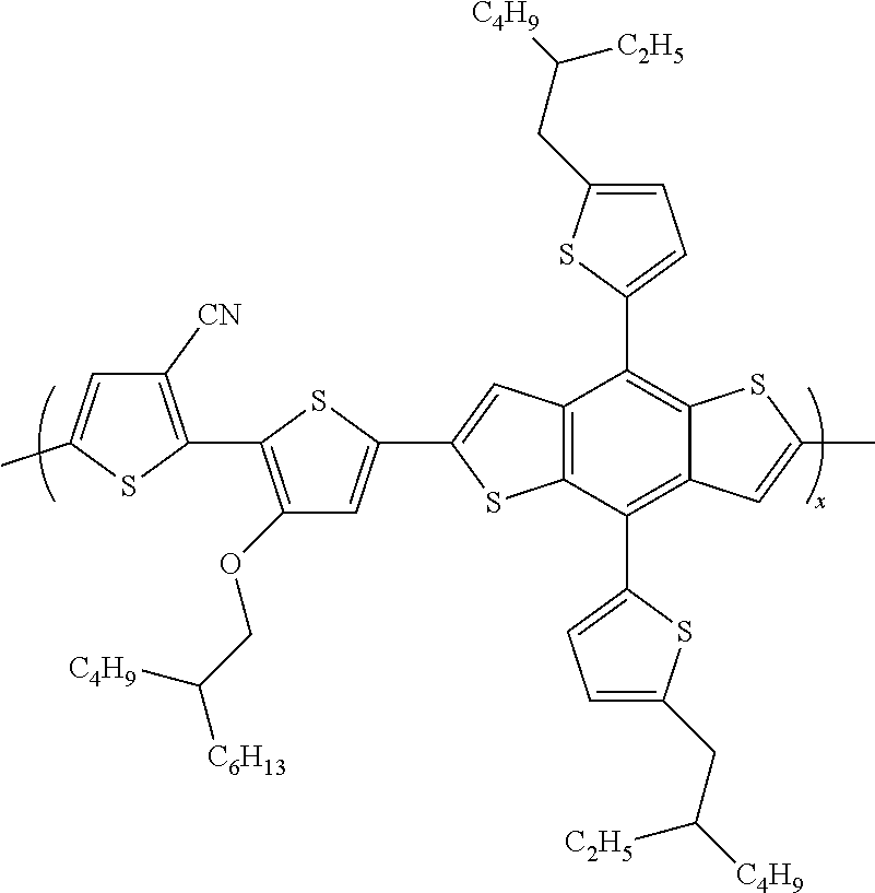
C1([CN])=C(C2=C(OCC([C6H13])[C4H9])C=C(C3=CC4=C(S3)C(C3=CC=C(CC([C4H9])[C2H5])S3)=C3C(=C4C4=CC=C(CC([C4H9])[C2H5])S4)SC(C)=C3)S2)SC(C)=C1
